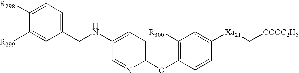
C1(CNC2=CC=C(OC3=C([R300])C=C([Xa21]C[COOC2H5])C=C3)N=C2)=CC=C([R298])C([R299])=C1
